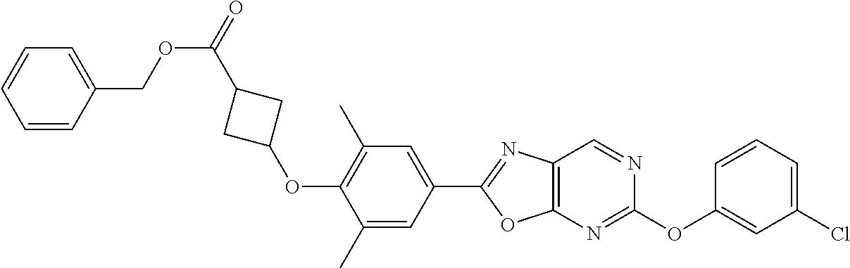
C1(C)=C(OC2CC(C(OCC3=CC=CC=C3)=O)C2)C(C)=CC(C2=NC3=C(O2)N=C(OC2=CC(Cl)=CC=C2)N=C3)=C1
